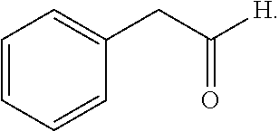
C1=CC=CC(CC([H])=O)=C1
